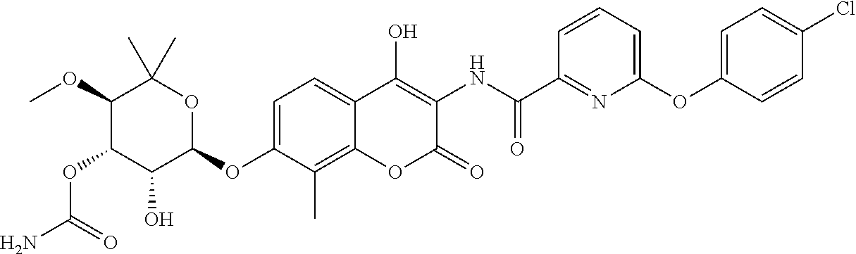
NC(=O)OC1C(O)C(OC2=CC=C3C(=C2C)OC(=O)C(NC(=O)C2=NC(OC4=CC=C(Cl)C=C4)=CC=C2)=C3O)OC(C)(C)C1OC
